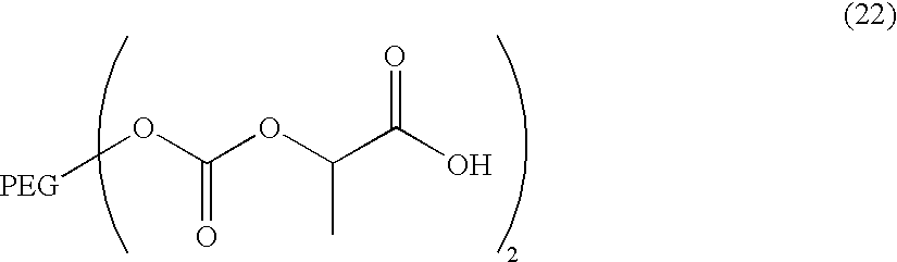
[PEG]OC(OC(C(O)=O)C)=O
